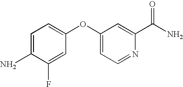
C1(F)=CC(OC2=CC=NC(C(N)=O)=C2)=CC=C1N
